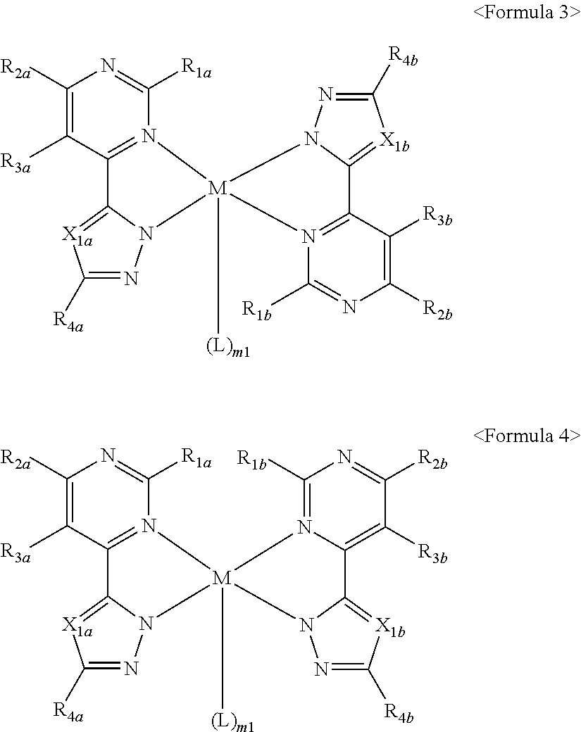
C1([R2a])=C([R3a])C2=N(C([R1a])=N1)[M]1([(L)m1])(N3N=C([R4a])[X1a]=C23)N2N=C([R4b])[X1b]=C2C2=N1C([R1b])=NC([R2b])=C2[R3b].C1([R2a])=C([R3a])C2=N(C([R1a])=N1)[M]1([(L)m1])(N3N=C([R4a])[X1a]=C23)N2=C([R1b])N=C([R2b])C([R3b])=C2C2=[X1b]C([R4b])=NN21
